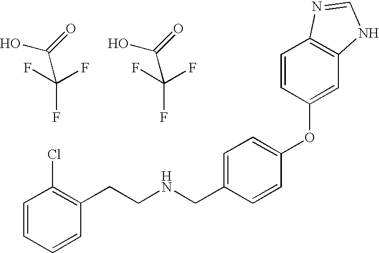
C(F)(F)(F)C(=O)O.N(CC1=CC=C(OC2=CC3=C(C=C2)N=CN3)C=C1)CCC1=C(Cl)C=CC=C1.C(F)(F)(F)C(=O)O
